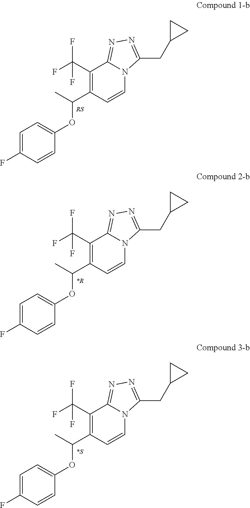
C1=C(F)C=CC(OC(C)C2=C(C(F)(F)F)C3=NN=C(CC4CC4)N3C=C2)=C1.C1=C(F)C=CC(OC(C)C2=C(C(F)(F)F)C3=NN=C(CC4CC4)N3C=C2)=C1.C1=C(F)C=CC(OC(C)C2=C(C(F)(F)F)C3=NN=C(CC4CC4)N3C=C2)=C1
